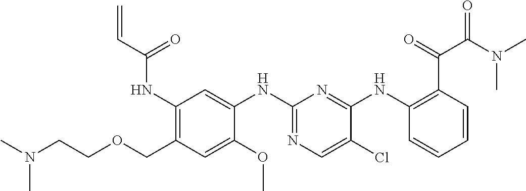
C1(NC(C=C)=O)=C(COCCN(C)C)C=C(OC)C(NC2=NC=C(Cl)C(NC3=C(C(=O)C(N(C)C)=O)C=CC=C3)=N2)=C1
